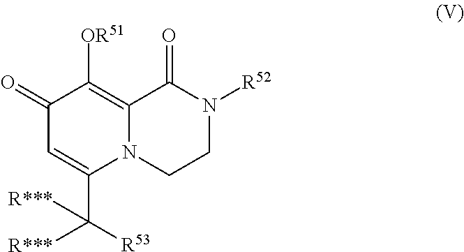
C12=C([OR51])C(=O)C=C(C([R53])([R***])[R***])N1CCN([R52])C2=O
